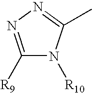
C1([R9])=NN=C(C)N1[R10]
